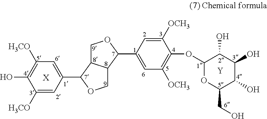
C1([H3CO])=CC(C2OCC3C2COC3C2=CC([OCH3])=C(OC3OC(CO)C(O)C(O)C3O)C([OCH3])=C2)=CC([H3CO])=C1O.[X].[Y]
